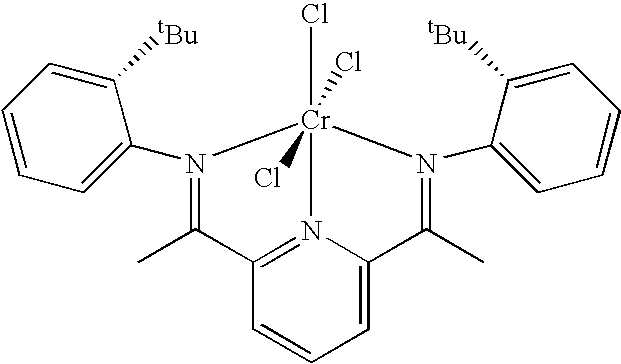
C1=CC=C2N3=C1C(C)=N(C1=CC=CC=C1[tBu])[Cr]3(Cl)(Cl)(Cl)N(C1=CC=CC=C1[tBu])=C2C
